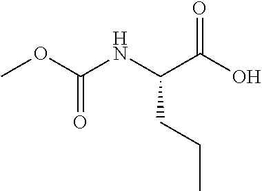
COC(NC(C(O)=O)CCC)=O
